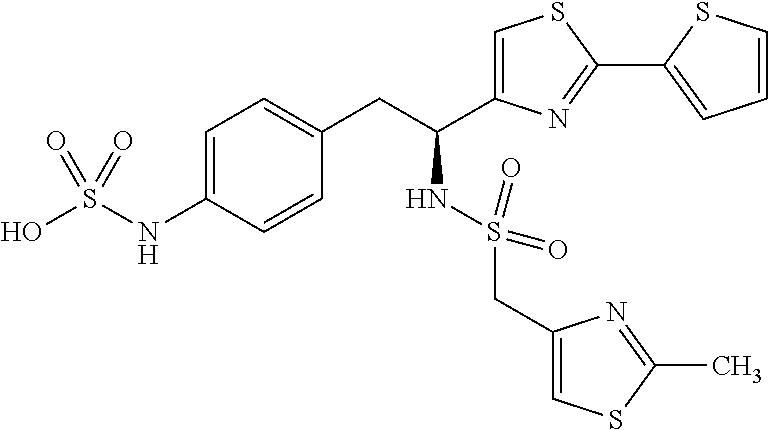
N(C(CC1=CC=C(NS(O)(=O)=O)C=C1)C1=CSC(C2=CC=CS2)=N1)S(CC1=CSC(C)=N1)(=O)=O
